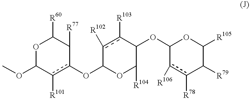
C1(Oc2c([R101])C(OC)OC([R60])C2[R77])c([R102])c([R103])C(OC2OC([R105])C([R79])c([R78])c2[R106])C([R104])O1
